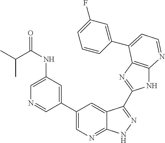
C1(C2=CN=C3C(=C2)C(C2=NC4=C(N2)N=CC=C4C2=CC(F)=CC=C2)=NN3)=CC(NC(=O)C(C)C)=CN=C1
